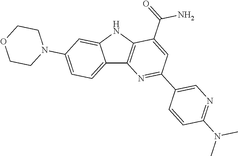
C12=CC=C(N3CCOCC3)C=C1NC1=C2N=C(C2=CN=C(N(C)C)C=C2)C=C1C(=O)N
